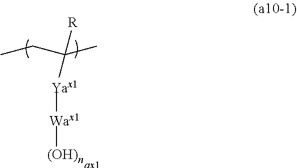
CCC(C)([R])[Yax1][Wax1][(OH)n].[ax1]
